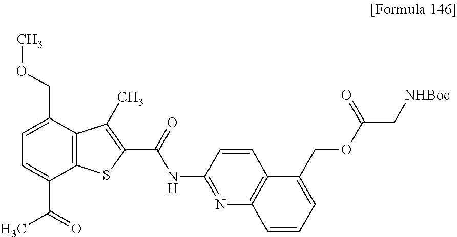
C12=C(C(COC)=CC=C1C(=O)C)C(C)=C(C(=O)NC1=NC3=C(C=C1)C(COC(C[NHBoc])=O)=CC=C3)S2
